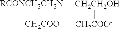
[CH2CH2OH][CH2COO-].[RCONCH2CH2N][CH2COO-]
